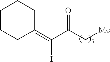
C(C(C(=C1CCCCC1)I)=O)[Me]
